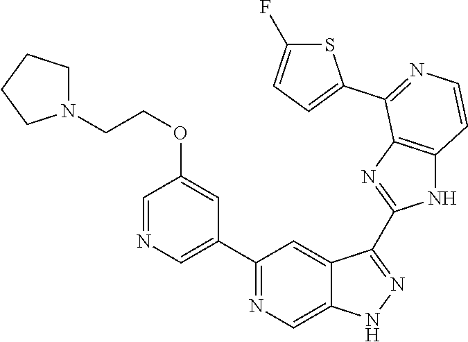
C1(C2=NC=C3C(=C2)C(C2=NC4=C(N2)C=CN=C4C2=CC=C(F)S2)=NN3)=CN=CC(OCCN2CCCC2)=C1
